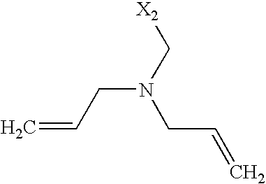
C(N(CC=C)C[X2])C=C
